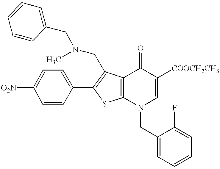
[O2N]C1=CC=C(C2=C(CN(C)CC3=CC=CC=C3)C3=C(S2)N(CC2=CC=CC=C2F)C=C([COOCH2CH3])C3=O)C=C1
